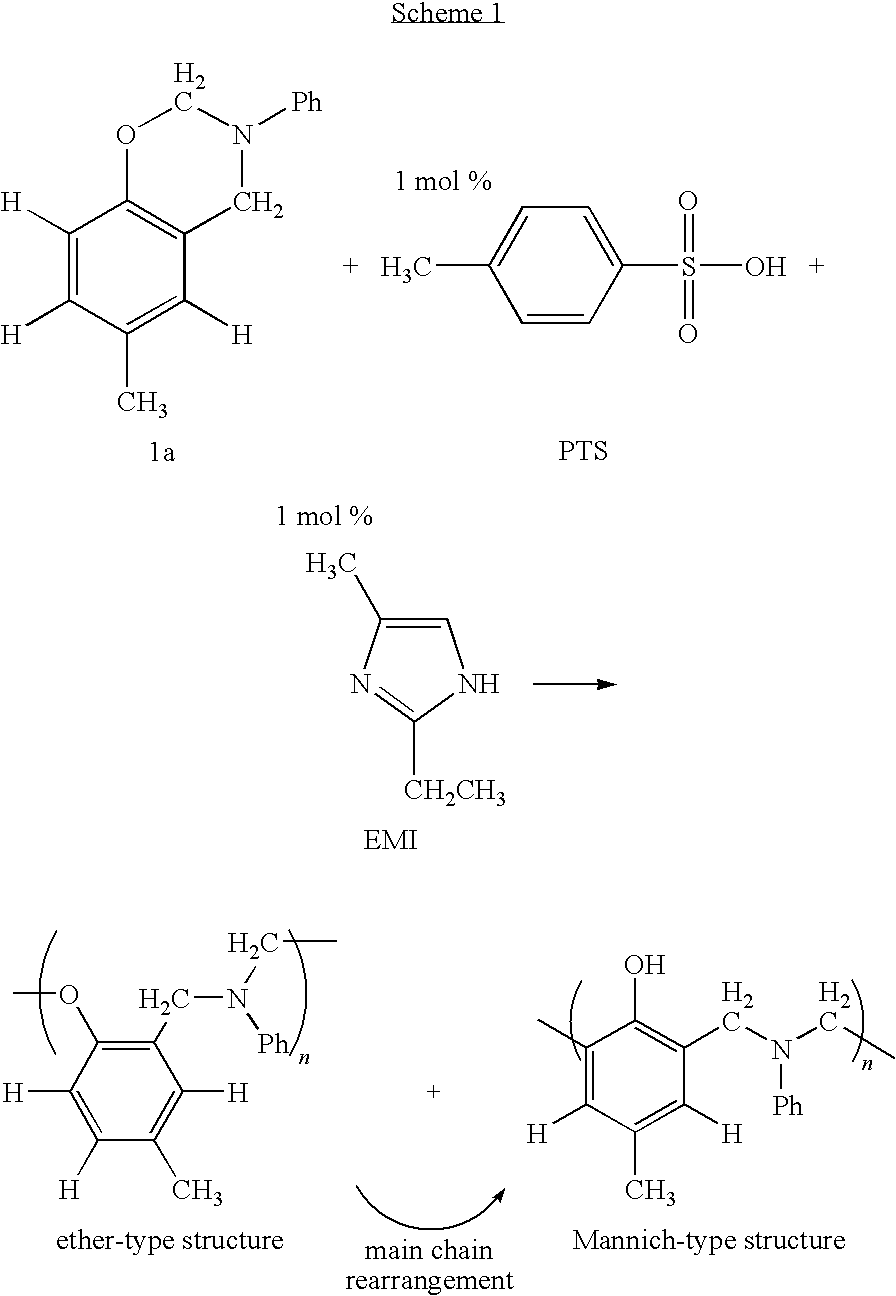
C1=CC(S(O)(=O)=O)=CC=C1C.C1([H])=C([H])C(C)=C([H])C2=C1OCN([Ph])C2.[PTS].C1=C(C)N=C([CH2CH3])N1.C1(CN(CC)[Ph])=C(OC)C([H])=C([H])C(C)=C1[H].C1(C)=C([H])C(C)=C([H])C(CN(CC)[Ph])=C1O
